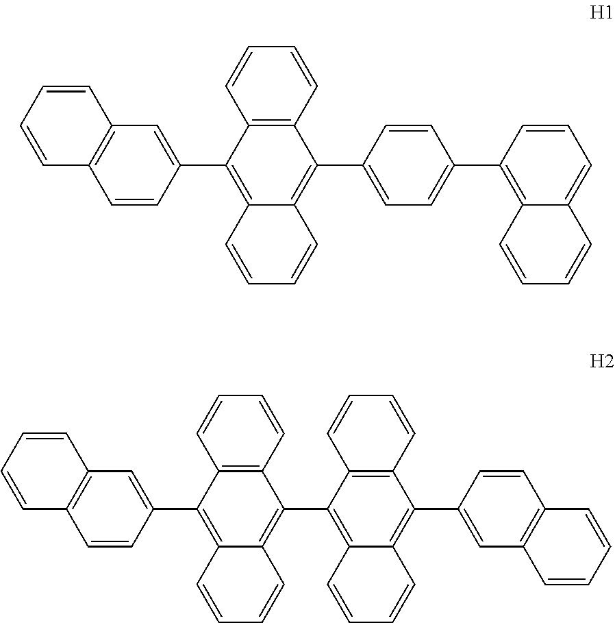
C1=CC2=C(C=C1)C(C1=CC=C(C3=C4C(=CC=C3)C=CC=C4)C=C1)=C1C(=C2C2=CC3=C(C=C2)C=CC=C3)C=CC=C1.C1=CC2=C(C=C1)C(C1=C3C(=C(C4=CC5=C(C=C4)C=CC=C5)C4=C1C=CC=C4)C=CC=C3)=C1C(=C2C2=CC3=C(C=C2)C=CC=C3)C=CC=C1
